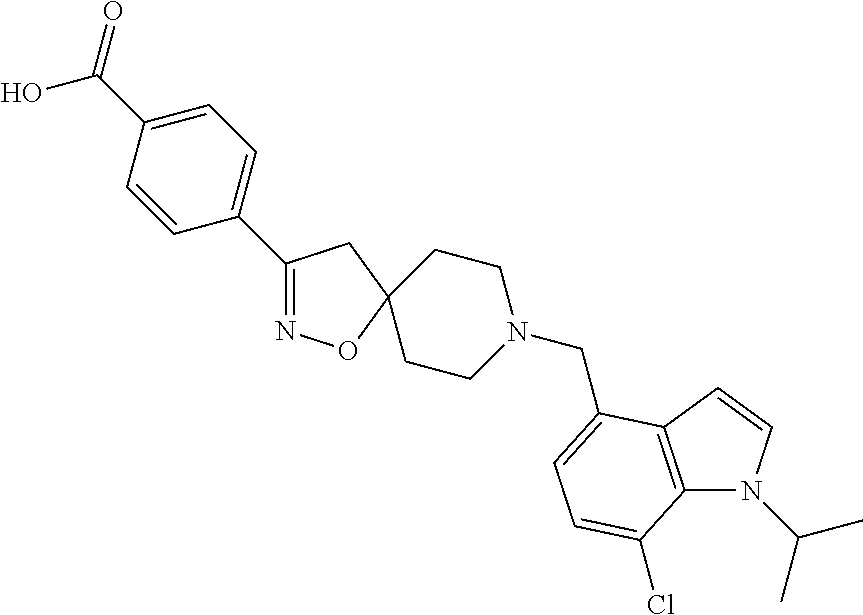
C1(C2=CC=C(C(O)=O)C=C2)=NOC2(C1)CCN(CC1=CC=C(Cl)C3=C1C=CN3C(C)C)CC2
